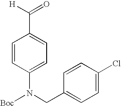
C1=CC(N(CC2=CC=C(Cl)C=C2)[Boc])=CC=C1C([H])=O
